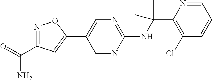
C1(NC(C2=C(Cl)C=CC=N2)(C)C)=NC=C(C2=CC(C(N)=O)=NO2)C=N1
